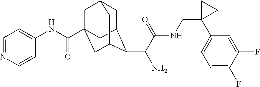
C1C2C(C(C(NCC3(C4=CC=C(F)C(F)=C4)CC3)=O)N)C3CC(C(NC4=CC=NC=C4)=O)(CC1C3)C2
